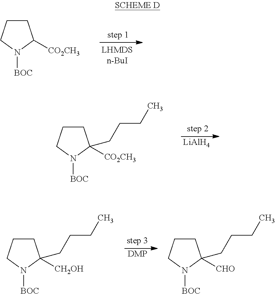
C1CCN([BOC])C1[CO2CH3].[LiAlH4].C1CCN([BOC])C1([CO2CH3])CCCC.[DMP].C1CCN([BOC])C1([CH2OH])CCCC.C1CCN([BOC])C1([CHO])CCCC
